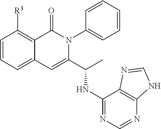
C1=CC=C2C(=C1[R3])C(=O)N(C1=CC=CC=C1)C(C(NC1=NC=NC3=C1N=CN3)C)=C2
